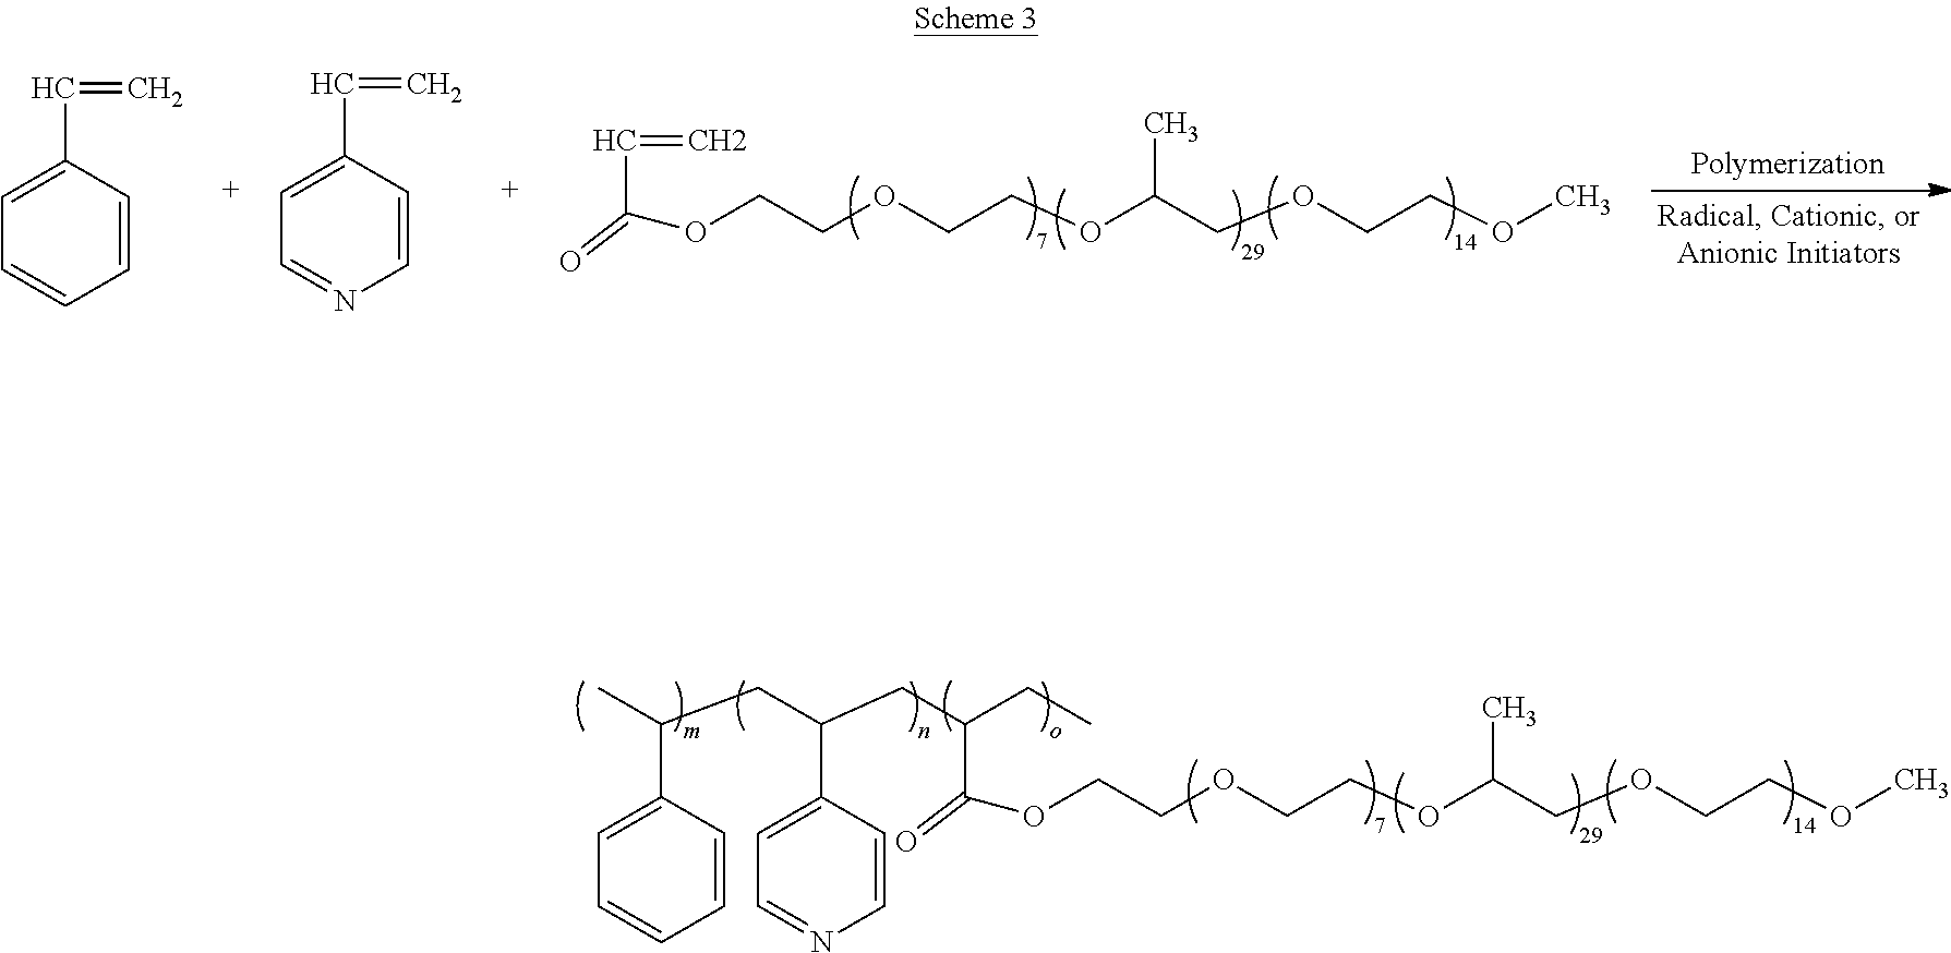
C(C(OCCOCCOC(C)COCCOC)=O)=C.C1=CC(C=C)=CC=C1.C1=CC(C=C)=CC=N1.C(OCCOCCOC(C)COCCOC)(=O)C(CC)CC(CC(C)C1=CC=CC=C1)C1=CC=NC=C1
